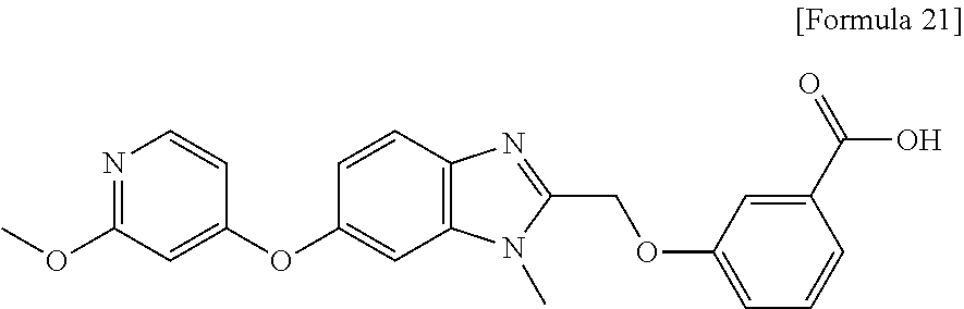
N1=C(OC)C=C(OC2=CC3=C(C=C2)N=C(COC2=CC=CC(C(O)=O)=C2)N3C)C=C1
